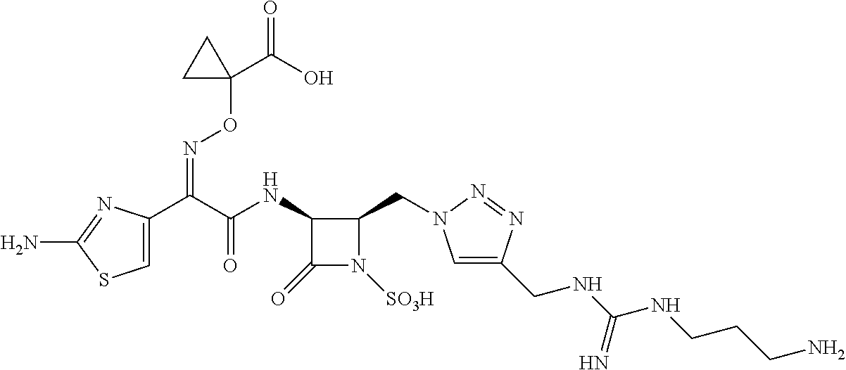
N(C(C(C1=CSC(N)=N1)=NOC1(C(=O)O)CC1)=O)C1C(CN2C=C(CNC(NCCCN)=N)N=N2)N([SO3H])C1=O
